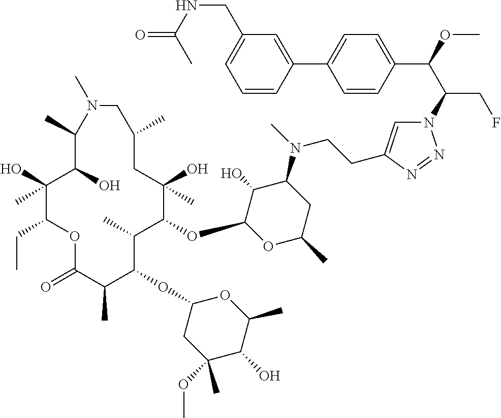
C1(O)(C)C(CC)OC(=O)C(C)C(OC2CC(OC)(C)C(O)C(C)O2)C(C)C(OC2OC(C)CC(N(C)CCC3=CN(C(C(OC)C4=CC=C(C5=CC(CNC(=O)C)=CC=C5)C=C4)CF)N=N3)C2O)C(O)(C)CC(C)CN(C)C(C)C1O
